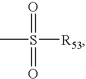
CS(=O)(=O)[R53]
